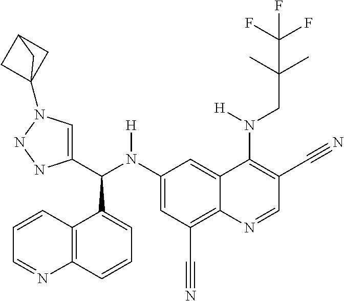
C1(N(C(C2=CN(C34CC(C3)C4)NN2)C2=CC=CC3=C2C=CC=N3)[H])=CC(C#N)=C2C(=C1)C(N(CC(C)(C)C(F)(F)F)[H])=C(C#N)C=N2
